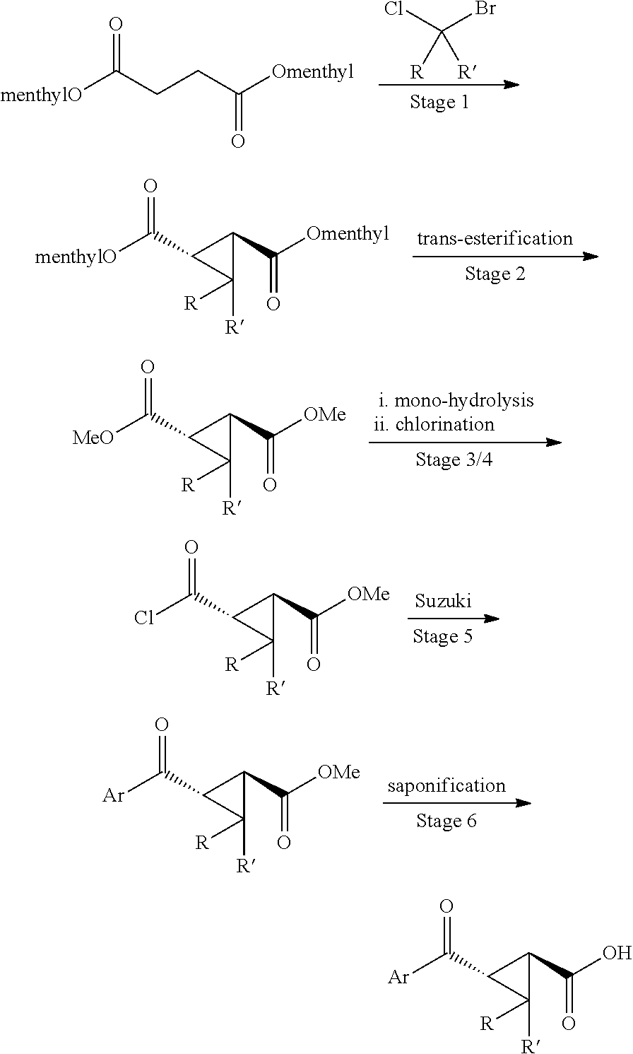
C(Br)(Cl)([R])[R].[menthylO]C(CCC([Omenthyl])=O)=O.[menthylO]C(=O)C1C([R])([R])C1C([Omenthyl])=O.[MeO]C(=O)C1C([R])([R])C1C([OMe])=O.ClC(=O)C1C([R])([R])C1C([OMe])=O.[Ar]C(=O)C1C([R])([R])C1C([OMe])=O.[Ar]C(=O)C1C([R])([R])C1C(O)=O
